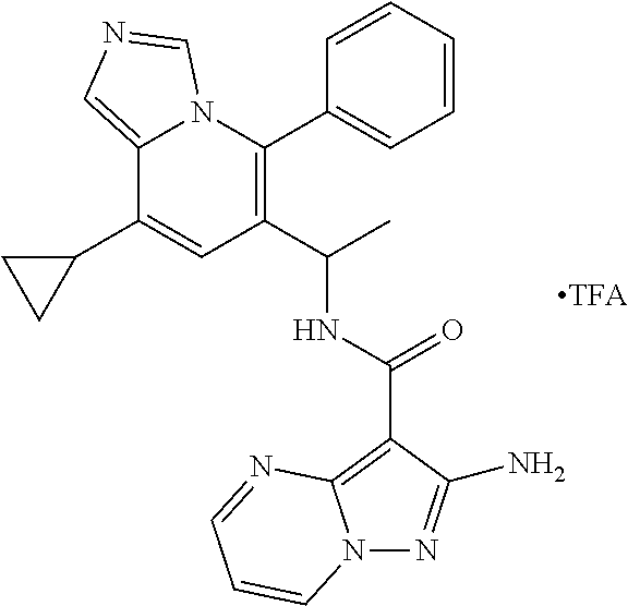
C12=CN=CN1C(C1=CC=CC=C1)=C(C(C)NC(=O)C1=C3N(N=C1N)C=CC=N3)C=C2C1CC1
